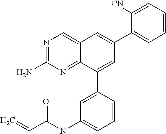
C(C(NC1=CC=CC(C2=CC(C3=CC=CC=C3[CN])=CC3=CN=C(N)N=C23)=C1)=O)=C
